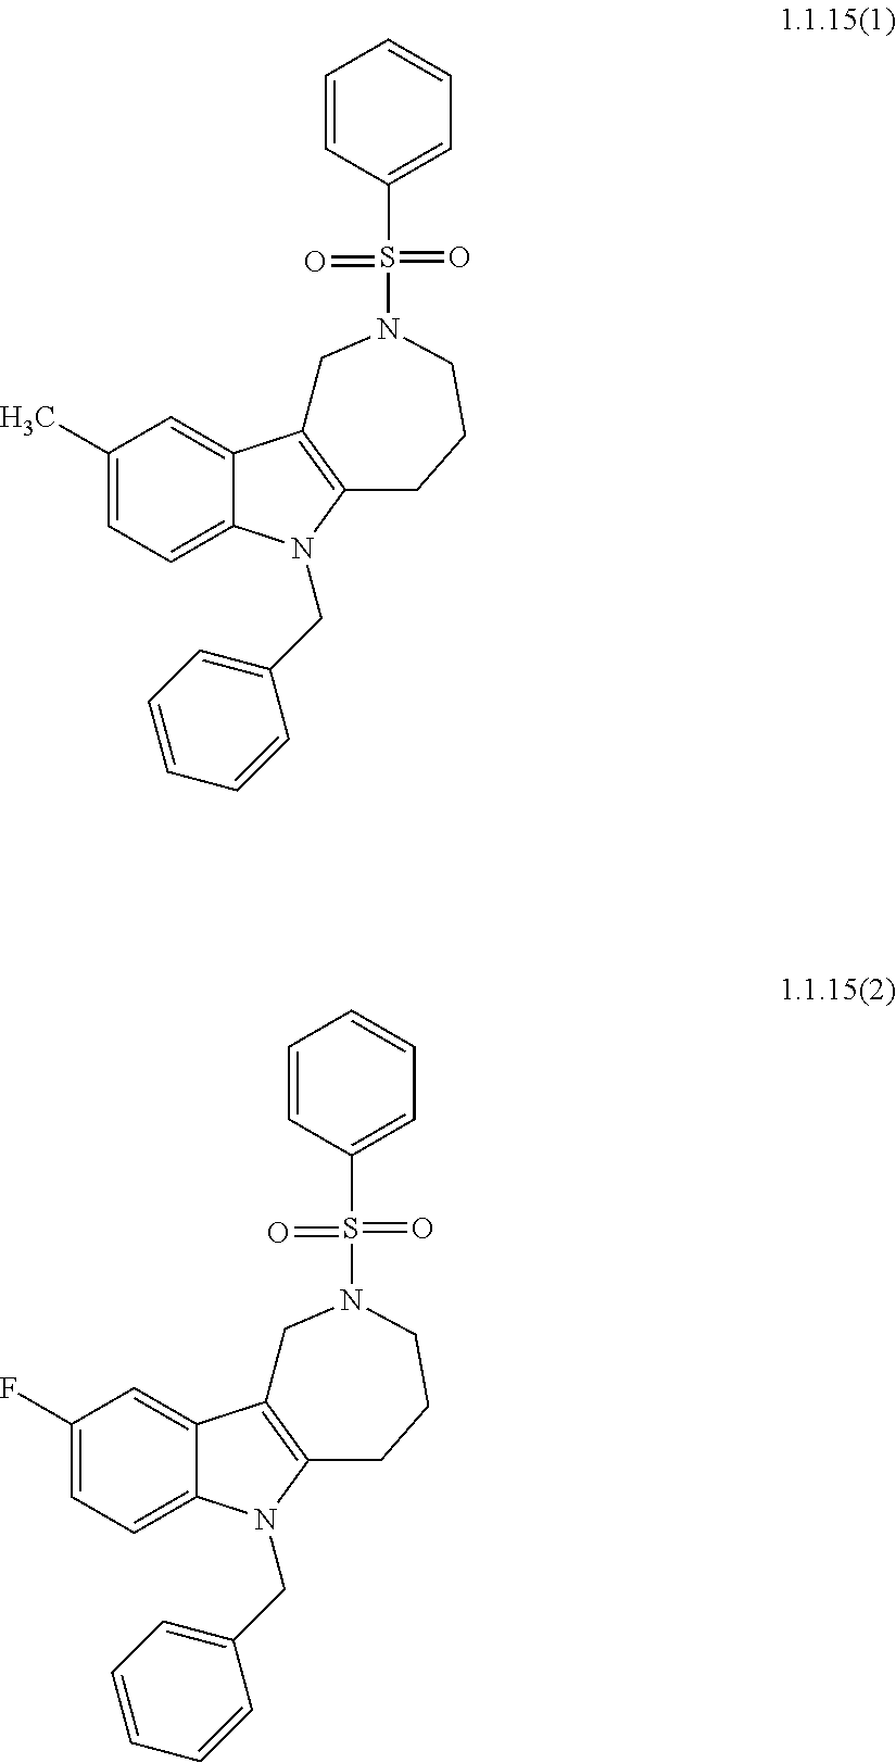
C1(C)=CC=C2C(=C1)C1=C(CCCN(S(=O)(=O)C3=CC=CC=C3)C1)N2CC1=CC=CC=C1.C1(F)=CC=C2C(=C1)C1=C(CCCN(S(=O)(=O)C3=CC=CC=C3)C1)N2CC1=CC=CC=C1
